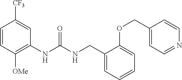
C1=CC([OMe])=C(NC(NCC2=CC=CC=C2OCC2=CC=NC=C2)=O)C=C1[CF3]
